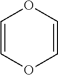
C1=COC=CO1
